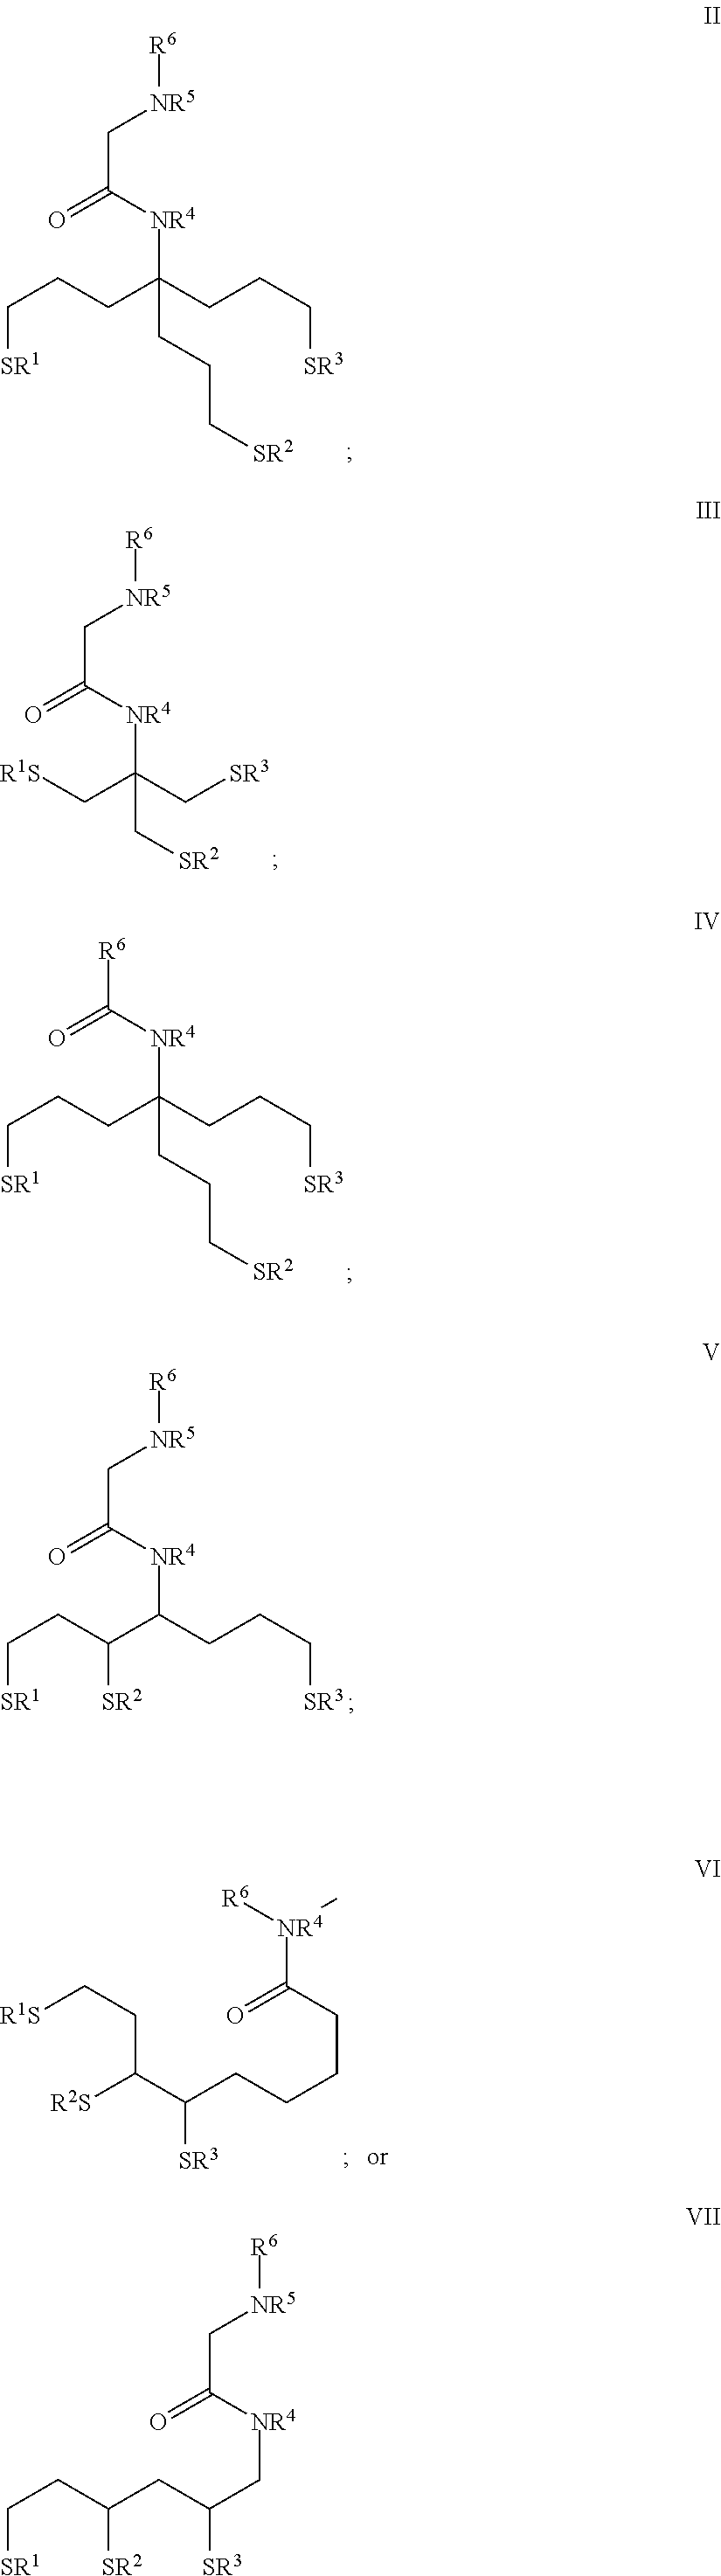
C([SR1])CCC(CCC[SR3])([NR4]C(=O)C[NR5][R6])CCC[SR2].C([R1S])C(C[SR3])([NR4]C(=O)C[NR5][R6])C[SR2].C(CC[SR1])C(CCC[SR3])([NR4]C(=O)[R6])CCC[SR2].C(C([R2S])CC[R1S])(CCCCC(=O)[NR4]([R6])C)[SR3].C(CC[SR1])(C(CCC[SR3])[NR4]C(=O)C[NR5][R6])[SR2].C(CC[SR1])(CC(C[NR4]C(=O)C[NR5][R6])[SR3])[SR2]
